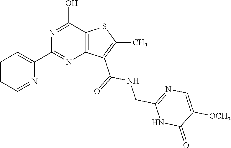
N1=C(O)C2=C(N=C1C1=CC=CC=N1)C(C(NCC1=NC=C([OCH3])C(=O)N1)=O)=C(C)S2
